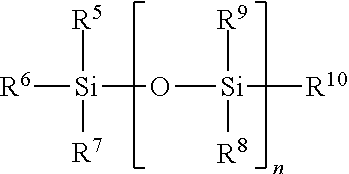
O([Si]([R10])(C)([R8])[R9])[Si]([R6])([R5])[R7]
